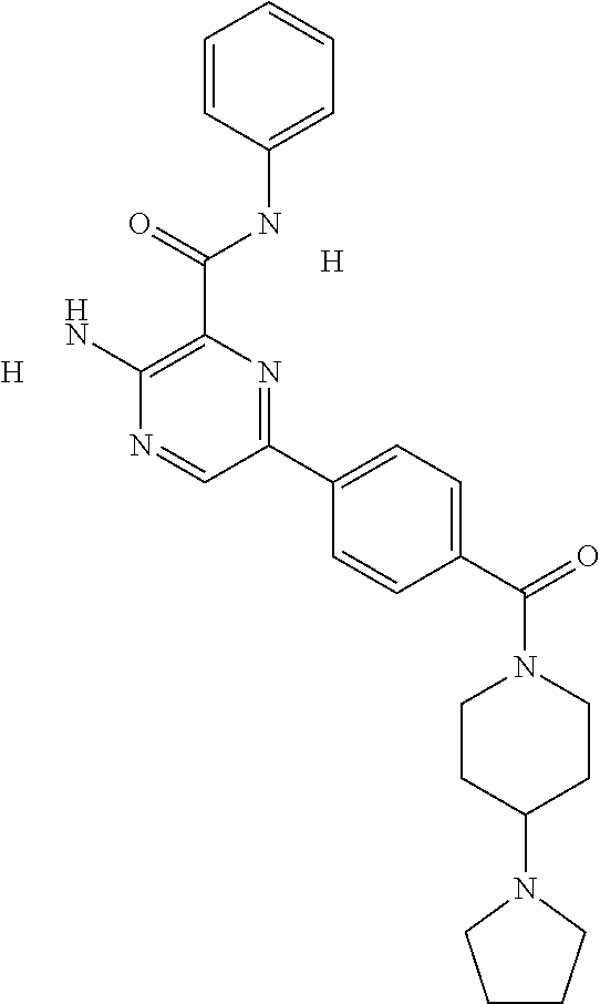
[H].[H].C1=CC(NC(C2=C(N)N=CC(C3=CC=C(C(=O)N4CCC(N5CCCC5)CC4)C=C3)=N2)=O)=CC=C1
